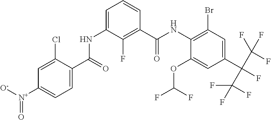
C1=C(Cl)C(C(=O)NC2=CC=CC(C(NC3=C(Br)C=C(C(C(F)(F)F)(C(F)(F)F)F)C=C3OC(F)F)=O)=C2F)=CC=C1[N+]([O-])=O
